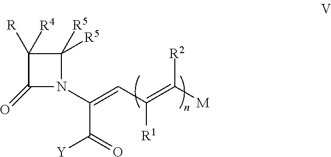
C1([R])([R4])C(=O)N(C(=CC(=C([M])[R2])[R1])C([Y])=O)C1([R5])[R5]
